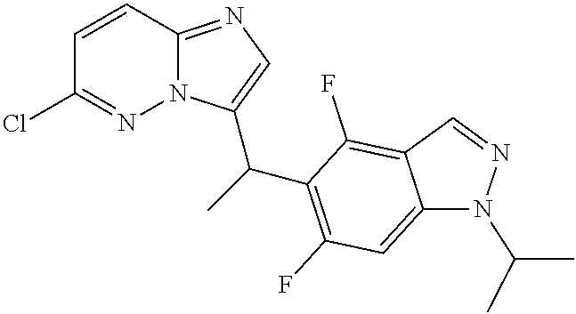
C1=CC2=NC=C(C(C3=C(F)C=C4C(=C3F)C=NN4C(C)C)C)N2N=C1Cl
